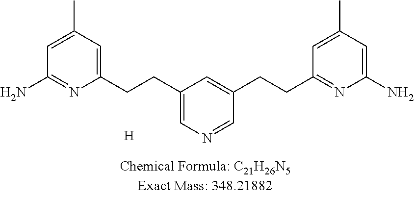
C1=C(C)C=C(CCC2=CN=CC(CCC3=NC(N)=CC(C)=C3)=C2)N=C1N.[H]
